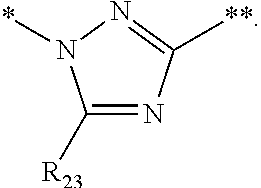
C1([R23])=NC([**])=NN1*
